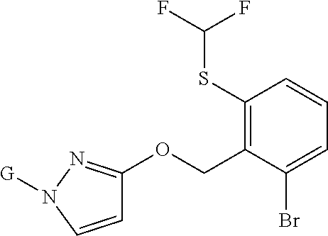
C1=CN([G])N=C1OCC1=C(SC(F)F)C=CC=C1Br
